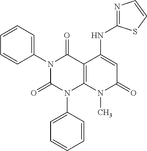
C1(N2C(=O)N(C3=CC=CC=C3)C3=C(C2=O)C(NC2=NC=CS2)=CC(=O)N3C)=CC=CC=C1
